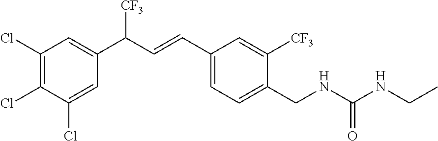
C1(Cl)=CC(C(C=CC2=CC=C(CNC(NCC)=O)C([CF3])=C2)[CF3])=CC(Cl)=C1Cl
